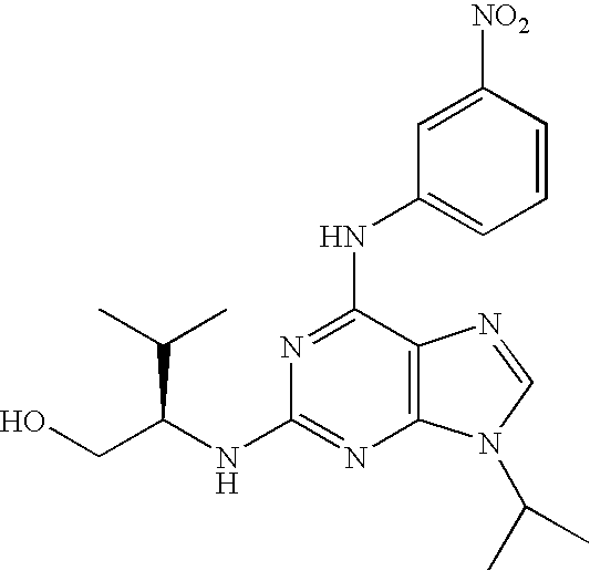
C12=C(C(NC3=CC=CC([NO2])=C3)=NC(NC(CO)C(C)C)=N1)N=CN2C(C)C
